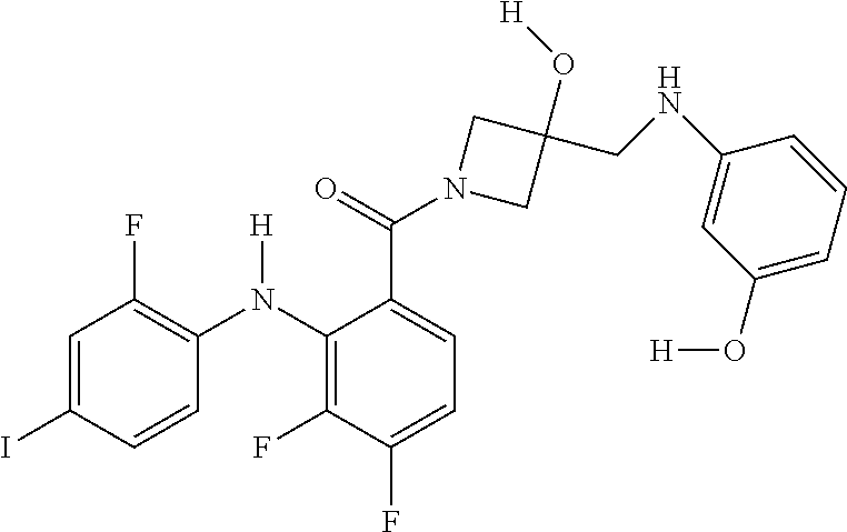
C1=C(I)C=CC(N(C2=C(F)C(F)=CC=C2C(=O)N2CC(O[H])(CNC3=CC(O[H])=CC=C3)C2)[H])=C1F
